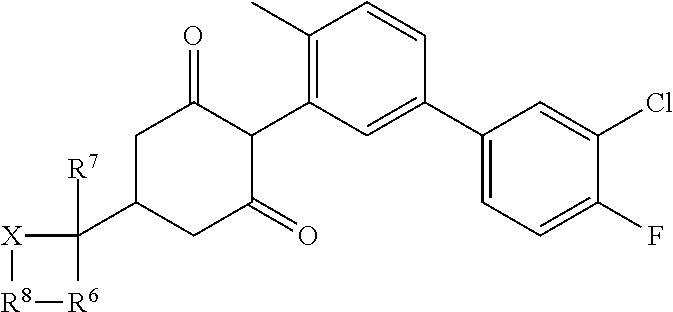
C1C(C2([R7])[X][R8][R6]2)CC(=O)C(C2=C(C)C=CC(C3=CC=C(F)C(Cl)=C3)=C2)C1=O
